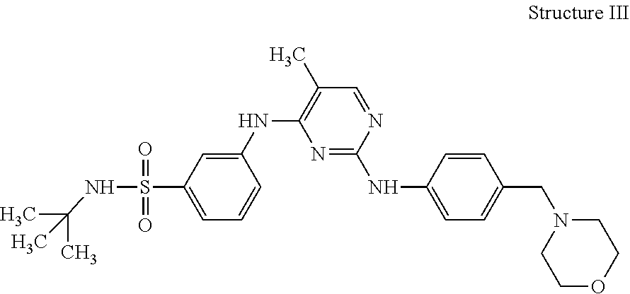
C1=C(S(NC(C)(C)C)(=O)=O)C=C(NC2=C(C)C=NC(NC3=CC=C(CN4CCOCC4)C=C3)=N2)C=C1
